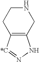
C12=C([*C]=NN1)CCNC2
